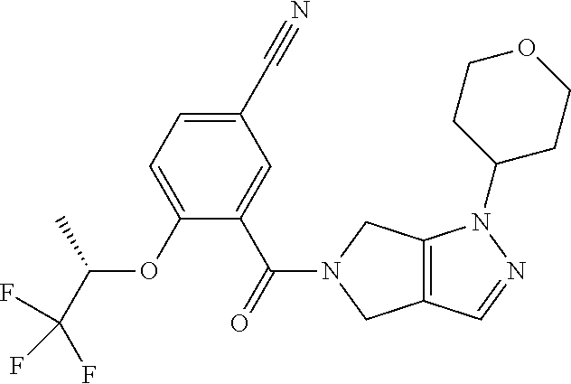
C12=C(CN(C(C3=CC(C#N)=CC=C3OC(C(F)(F)F)C)=O)C1)N(C1CCOCC1)N=C2
